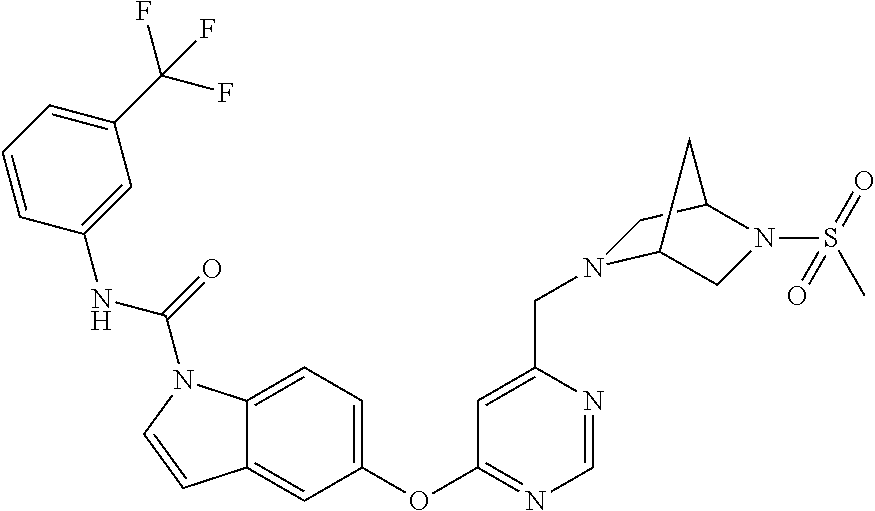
C1=NC(CN2C3CN(S(C)(=O)=O)C(C2)C3)=CC(OC2=CC=C3C(=C2)C=CN3C(=O)NC2=CC(C(F)(F)F)=CC=C2)=N1
